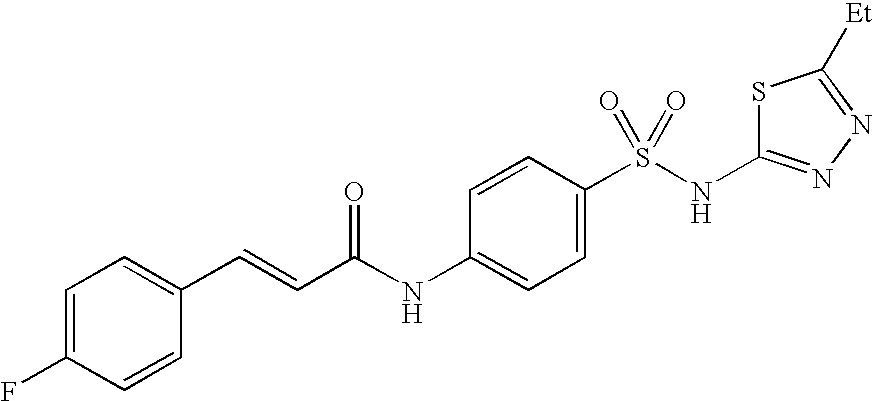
C1=C(F)C=CC(C=CC(NC2=CC=C(S(NC3=NN=C([Et])S3)(=O)=O)C=C2)=O)=C1
